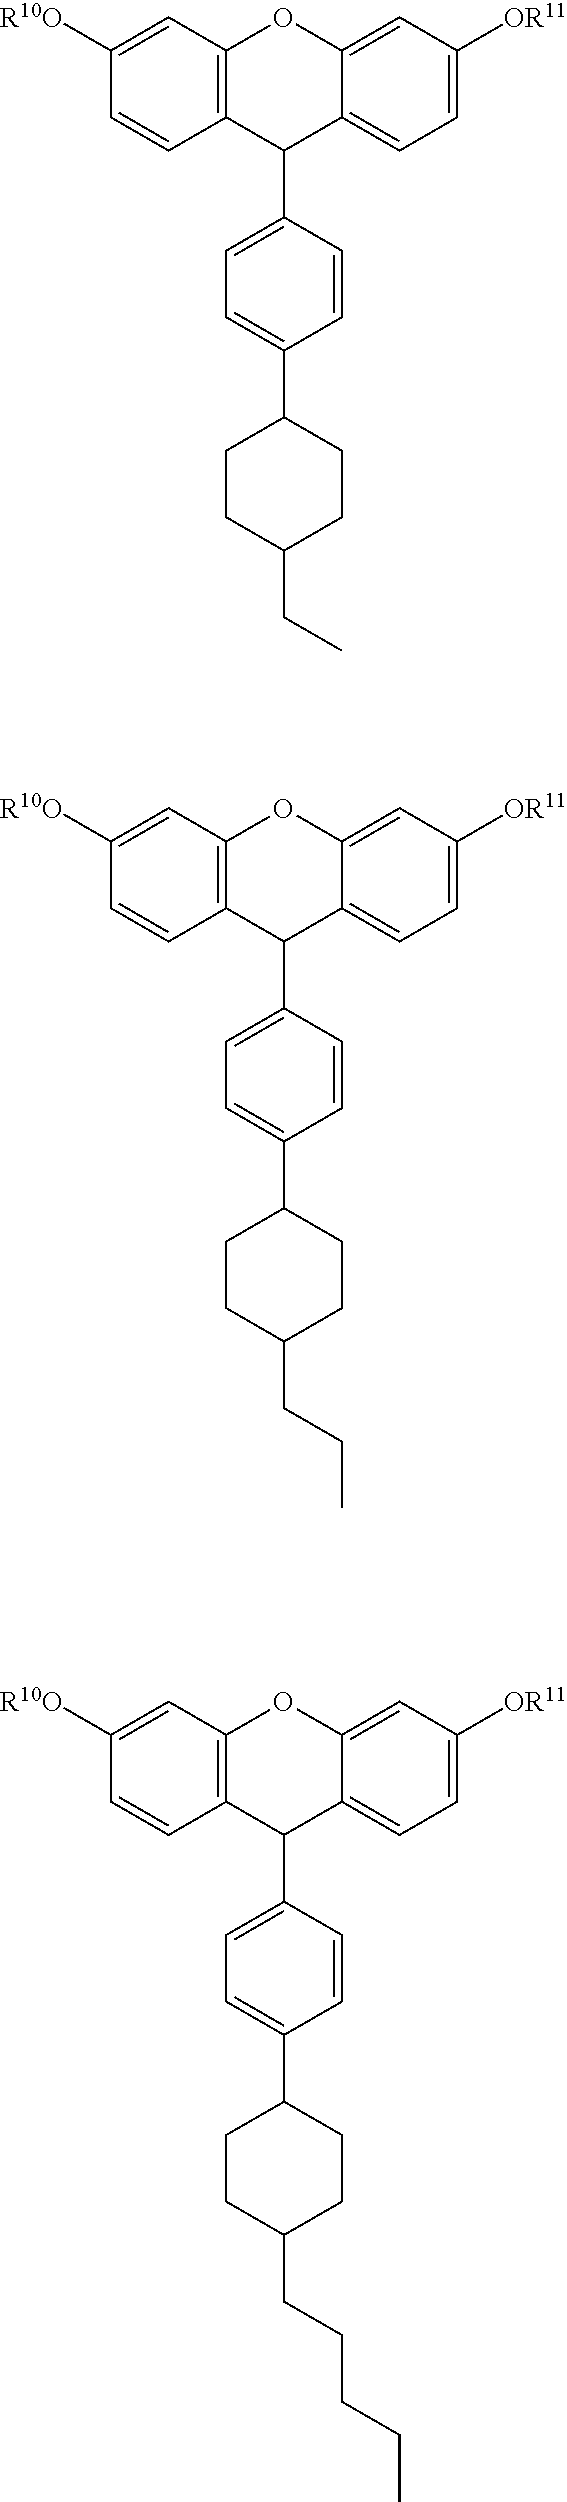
C12=CC=C([OR11])C=C1OC1=C(C2C2=CC=C(C3CCC(CCCCC)CC3)C=C2)C=CC([R10O])=C1.C12=CC=C([OR11])C=C1OC1=C(C2C2=CC=C(C3CCC(CCC)CC3)C=C2)C=CC([R10O])=C1.C12=CC=C([OR11])C=C1OC1=C(C2C2=CC=C(C3CCC(CC)CC3)C=C2)C=CC([R10O])=C1
